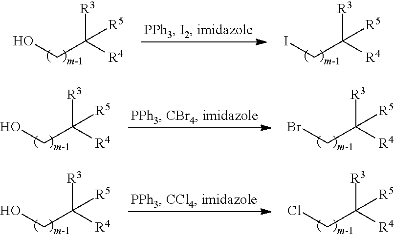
OCC([R4])([R3])[R5].ICC([R4])([R3])[R5].OCC([R4])([R3])[R5].BrCC([R4])([R3])[R5].OCC([R4])([R3])[R5].ClCC([R4])([R3])[R5]
